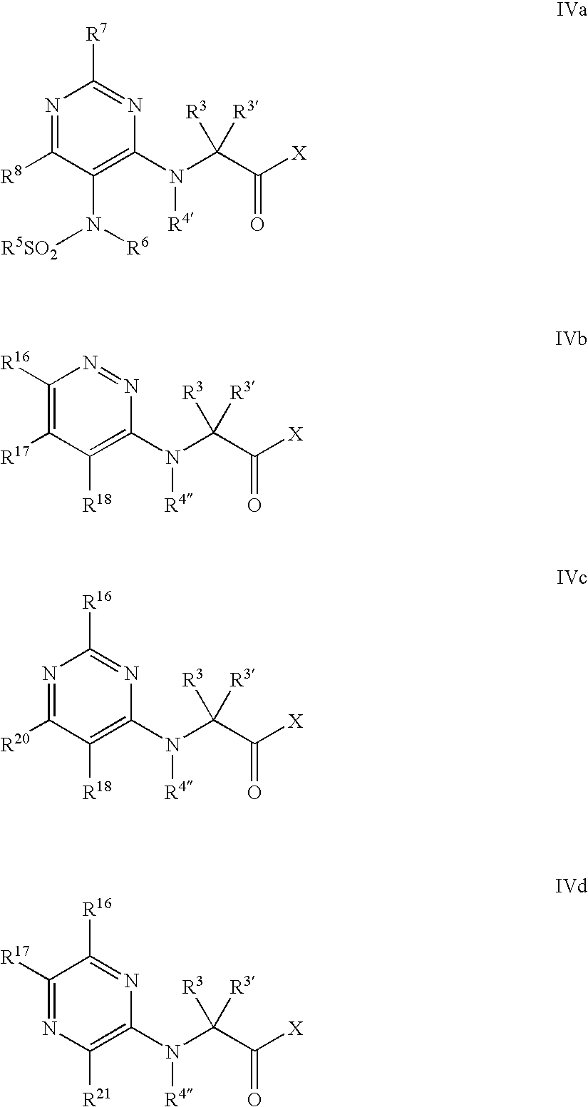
N1=C([R8])C(N([R6])[R5SO2])=C(N(C(C([X])=O)([R3])[R3])[R4])N=C1[R7].C1([R16])=C([R17])C([R18])=C(N(C(C([X])=O)([R3])[R3])[R4])N=N1.N1=C([R20])C([R18])=C(N(C(C([X])=O)([R3])[R3])[R4])N=C1[R16].C1([R17])=NC([R21])=C(N(C(C([X])=O)([R3])[R3])[R4])N=C1[R16]
